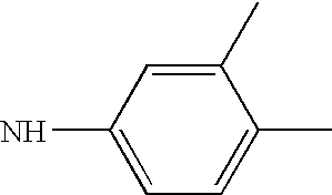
C1=C(N)C=C(C)C(C)=C1
